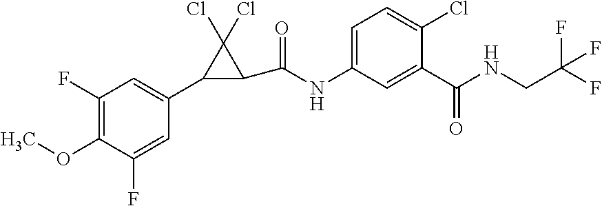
C1(F)=C(OC)C(F)=CC(C2C(C(=O)NC3=CC=C(Cl)C(C(NCC(F)(F)F)=O)=C3)C2(Cl)Cl)=C1
